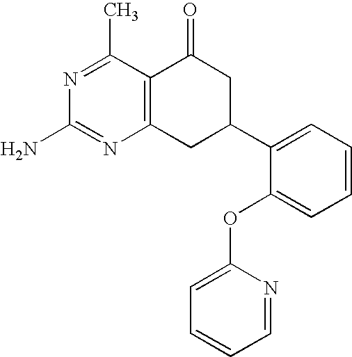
C12=C(C(C)=NC(N)=N1)C(=O)CC(C1=CC=CC=C1OC1=CC=CC=N1)C2
